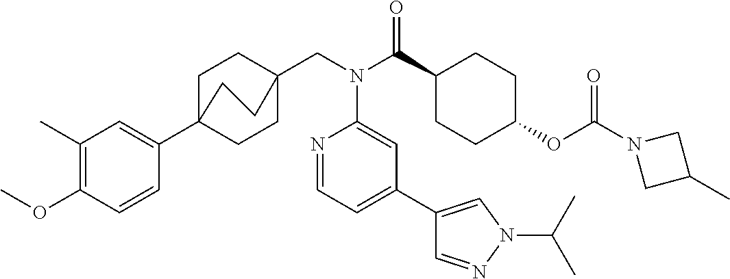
C1(C)=C(OC)C=CC(C23CCC(CN(C(C4CCC(OC(N5CC(C)C5)=O)CC4)=O)C4=CC(C5=CN(C(C)C)N=C5)=CC=N4)(CC2)CC3)=C1
